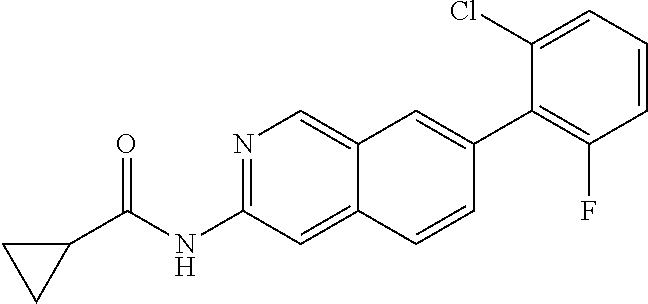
C1(C2=CC3=CN=C(NC(=O)C4CC4)C=C3C=C2)=C(F)C=CC=C1Cl
